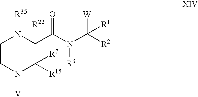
C(N(C([R2])([W])[R1])[R3])(=O)C1([R22])N([R35])CCN([V])C1([R7])[R15]
